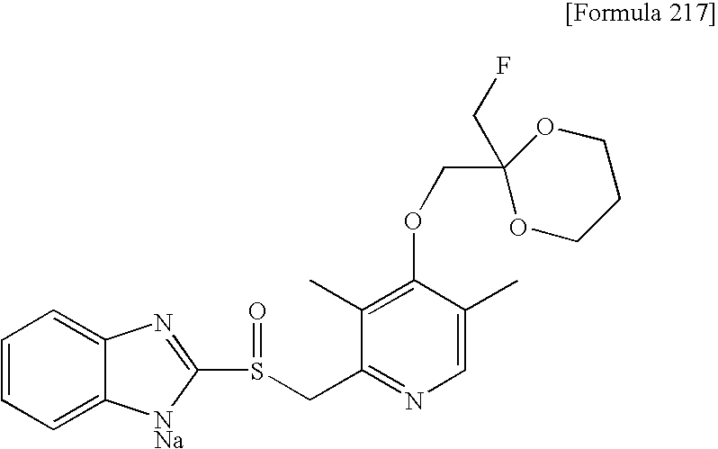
C(OC1=C(C)C(CS(=O)C2=NC3=CC=CC=C3[NNa]2)=NC=C1C)C1(CF)OCCCO1
